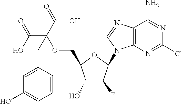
C12=C(N=CN1C1C(F)C(O)C(COC(C(O)=O)(C(=O)O)CC3=CC(O)=CC=C3)O1)C(N)=NC(Cl)=N2
